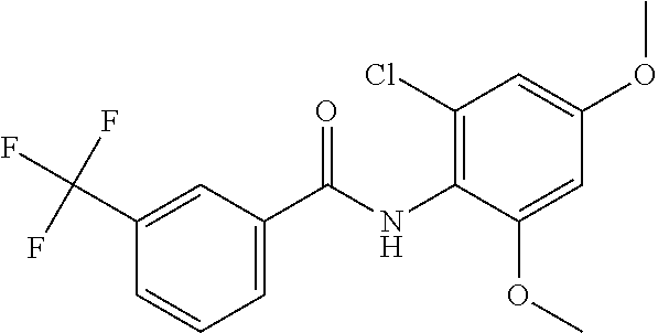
C1=CC=C(C(NC2=C(Cl)C=C(OC)C=C2OC)=O)C=C1C(F)(F)F
